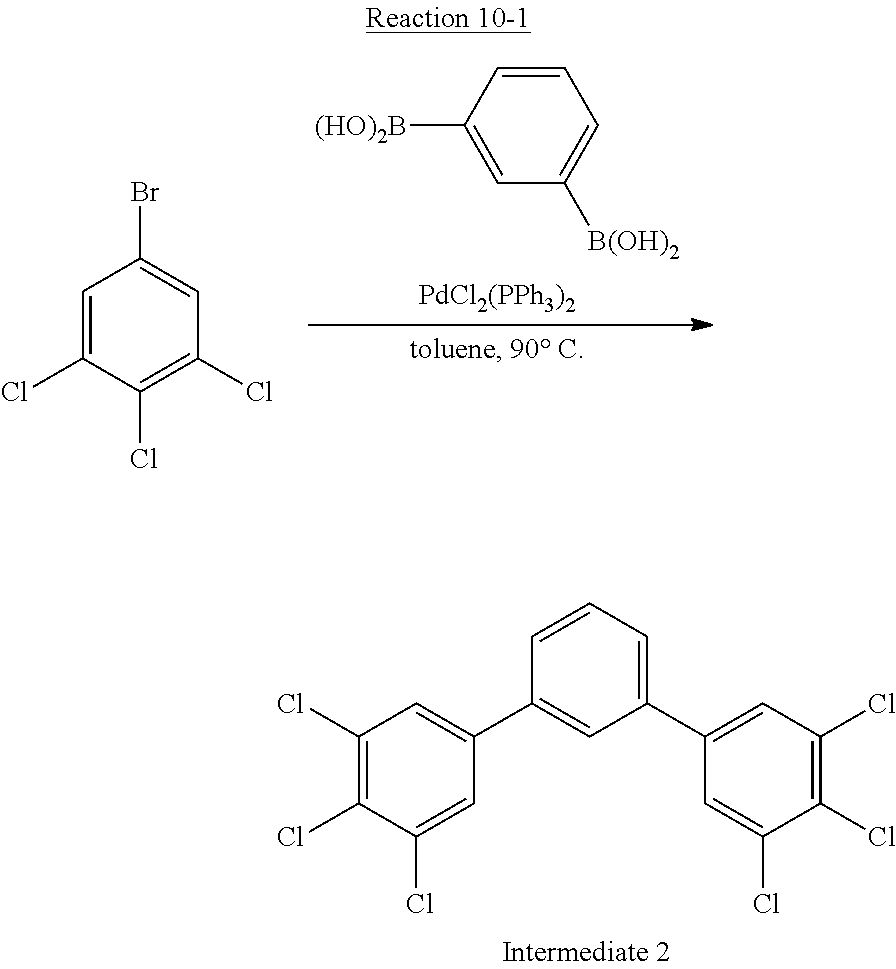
[(HO)2B]C1=CC([B(OH)2])=CC=C1.[PdCl2(PPh3)2].C1=C(Cl)C(Cl)=C(Cl)C=C1Br.C1(Cl)=C(Cl)C(Cl)=CC(C2=CC(C3=CC(Cl)=C(Cl)C(Cl)=C3)=CC=C2)=C1
